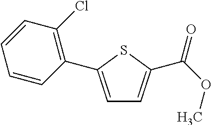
C1=C(C2=C(Cl)C=CC=C2)SC(C(OC)=O)=C1
